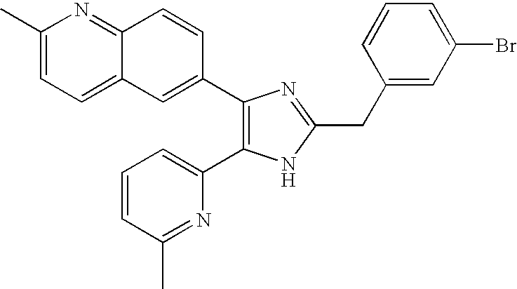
C1(C)=CC=C2C(=N1)C=CC(C1=C(C3=CC=CC(C)=N3)NC(CC3=CC(Br)=CC=C3)=N1)=C2
